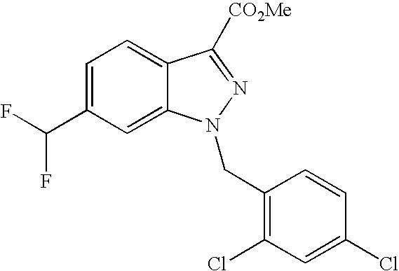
C1=C(C(F)F)C=C2C(=C1)C([CO2Me])=NN2CC1=C(Cl)C=C(Cl)C=C1
